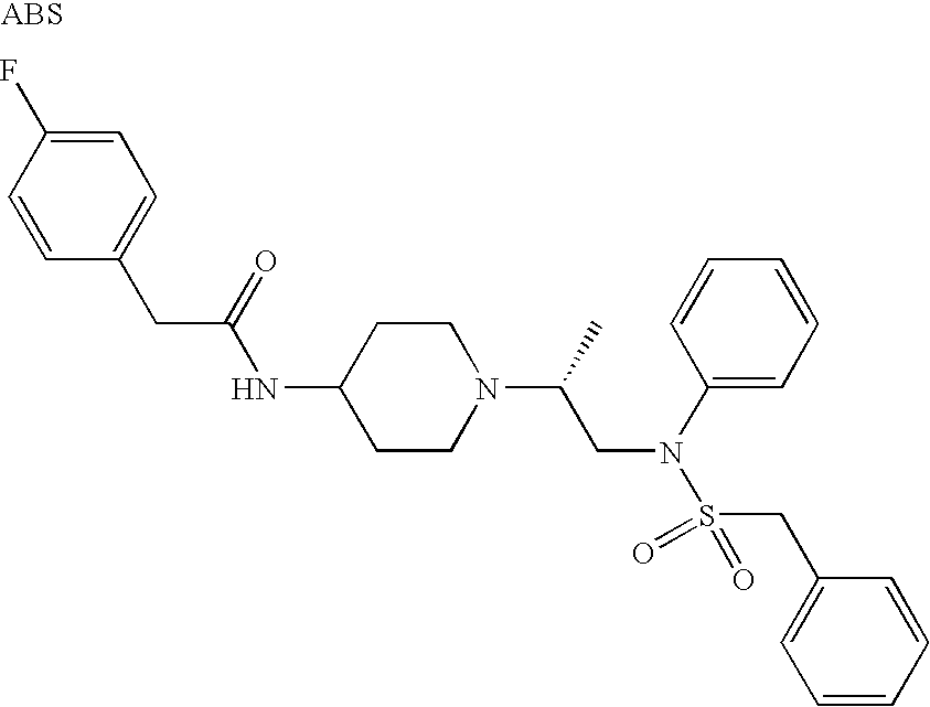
C1=C(F)C=CC(CC(NC2CCN(C(C)CN(S(=O)(=O)CC3=CC=CC=C3)C3=CC=CC=C3)CC2)=O)=C1
